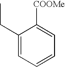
C1(CC)=CC=CC=C1[COOMe]
